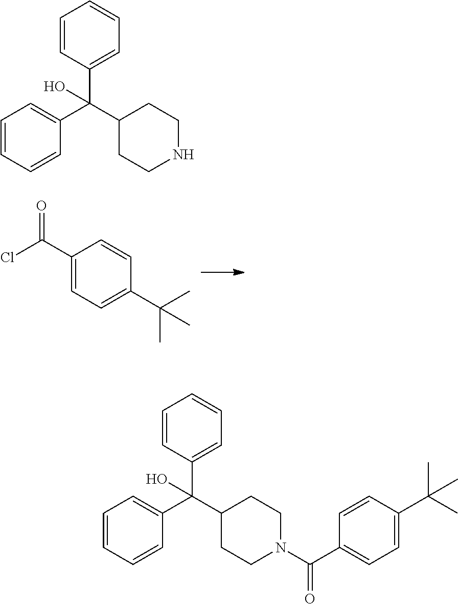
C1(C(Cl)=O)=CC=C(C(C)(C)C)C=C1.C1(C(C2CCNCC2)(C2=CC=CC=C2)O)=CC=CC=C1.C1(C(C2CCN(C(C3=CC=C(C(C)(C)C)C=C3)=O)CC2)(C2=CC=CC=C2)O)=CC=CC=C1
